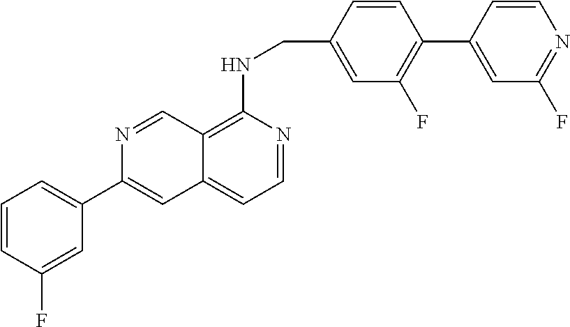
C1=CC(F)=CC(C2=CC3=CC=NC(NCC4=CC(F)=C(C5=CC(F)=NC=C5)C=C4)=C3C=N2)=C1
